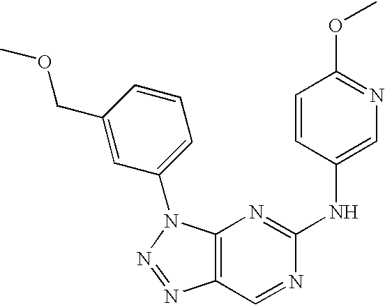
C12=C(N(C3=CC=CC(COC)=C3)N=N1)N=C(NC1=CN=C(OC)C=C1)N=C2
